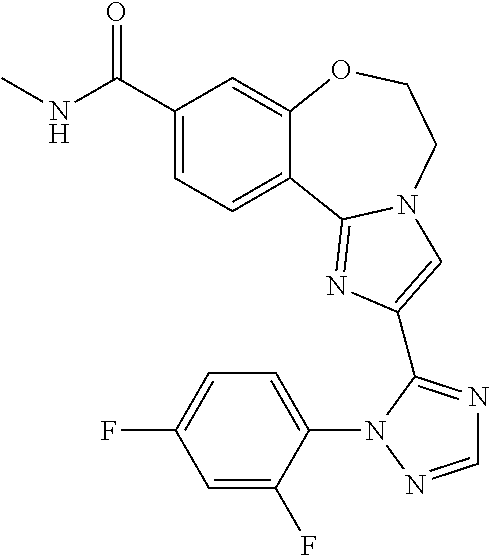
C1(C(NC)=O)=CC=C2C(=C1)OCCN1C2=NC(C2=NC=NN2C2=CC=C(F)C=C2F)=C1
